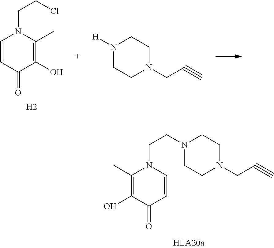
C1=CC(=O)C(O)=C(C)N1CCCl.[H2].N1([H])CCN(CC#C)CC1.C1=CC(=O)C(O)=C(C)N1CCN1CCN(CC#C)CC1
